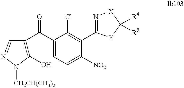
C1(O)=C(C(C2=CC=C([NO2])C(C3=N[X]C([R4])([R5])[Y]3)=C2Cl)=O)C=NN1[CH2CH(CH3)2]
